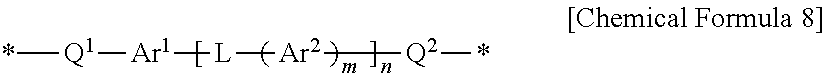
*[Q1][Ar1][L][Ar2][Q2]*
